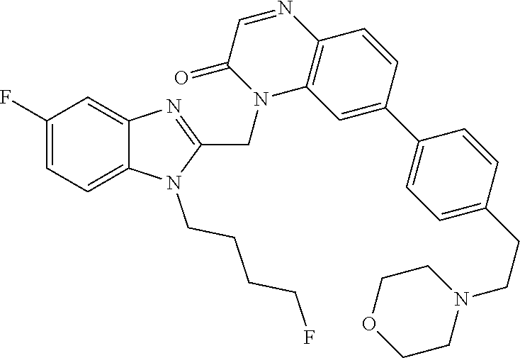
C1(F)=CC=C2C(=C1)N=C(CN1C3=C(N=CC1=O)C=CC(C1=CC=C(CCN4CCOCC4)C=C1)=C3)N2CCCCF
